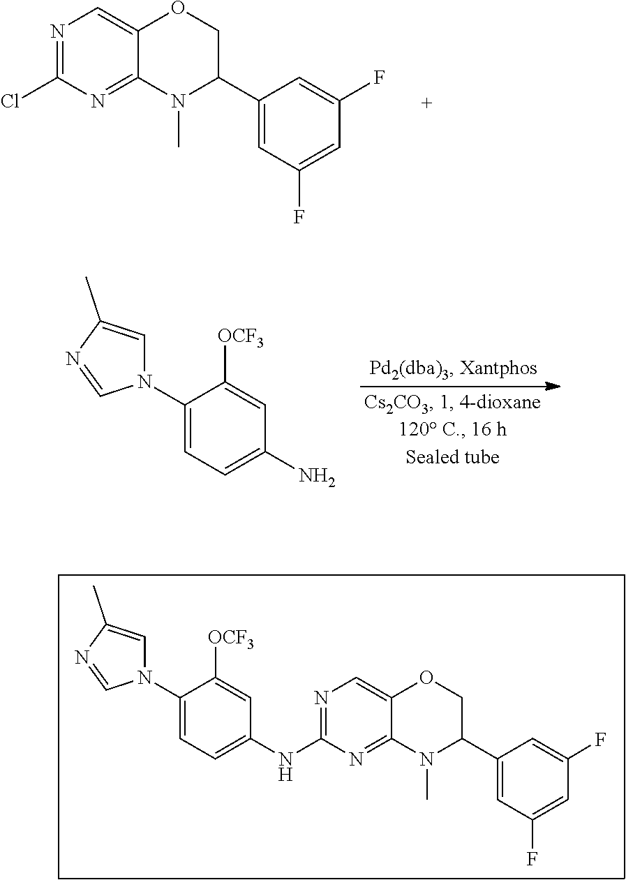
N1=C(Cl)N=C2C(=C1)OCC(C1=CC(F)=CC(F)=C1)N2C.C1(N2C=C(C)N=C2)=CC=C(N)C=C1[OCF3].N1=C(NC2=CC=C(N3C=C(C)N=C3)C([OCF3])=C2)N=C2C(=C1)OCC(C1=CC(F)=CC(F)=C1)N2C
